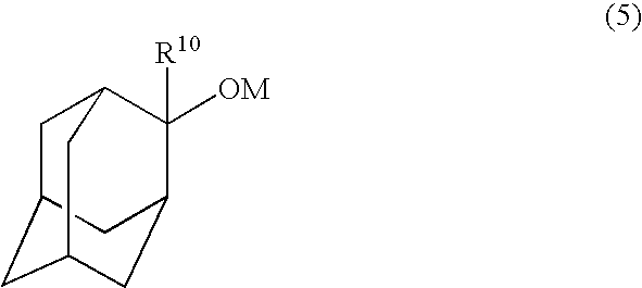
C1C2CC3CC(C2)C([R10])([OM])C1C3
